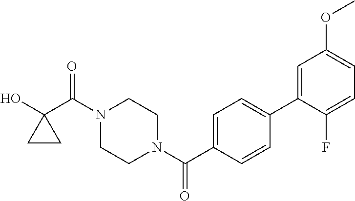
OC1(C(N2CCN(C(=O)C3=CC=C(C4=CC(OC)=CC=C4F)C=C3)CC2)=O)CC1
